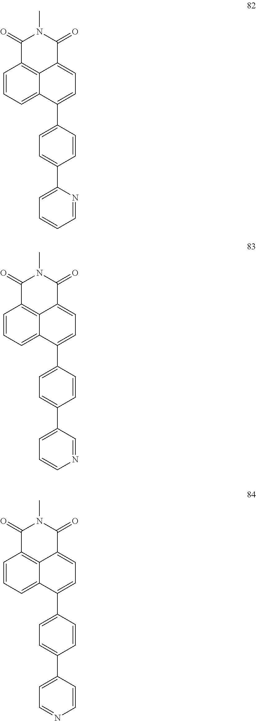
C1=CC=C2C3=C1C(=O)N(C)C(=O)C3=CC=C2C1=CC=C(C2=CC=CC=N2)C=C1.C1=CC=C2C3=C1C(=O)N(C)C(=O)C3=CC=C2C1=CC=C(C2=CC=CN=C2)C=C1.C1=CC=C2C3=C1C(=O)N(C)C(=O)C3=CC=C2C1=CC=C(C2=CC=NC=C2)C=C1
